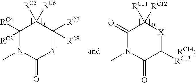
C1([RC4])([RC3])N(C)C(=O)[Y]C([RC7])([RC8])C1([RC5])[RC6].C1(=O)N(C)C(=O)C([RC14])([RC13])[X]C1([RC11])[RC12]
